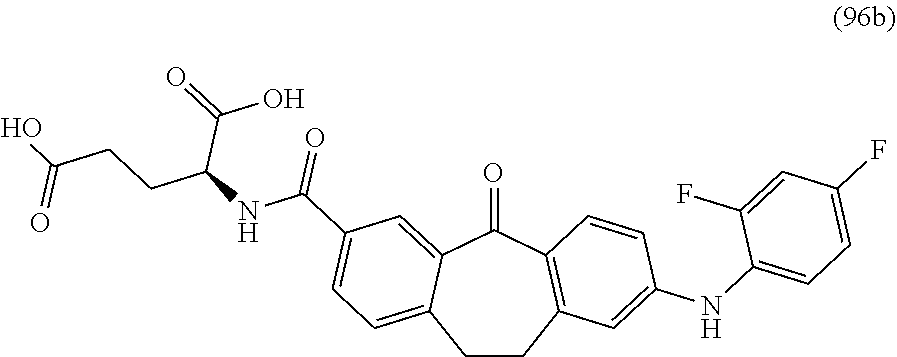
C1CC2=C(C(=O)C3=CC(C(NC(CCC(=O)O)C(O)=O)=O)=CC=C13)C=CC(NC1=CC=C(F)C=C1F)=C2
